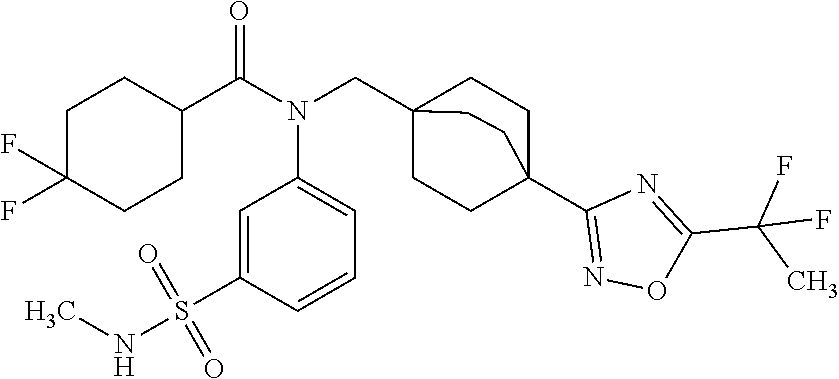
C1(C(N(CC23CCC(C4=NOC(C(C)(F)F)=N4)(CC2)CC3)C2=CC=CC(S(=O)(=O)NC)=C2)=O)CCC(F)(F)CC1
